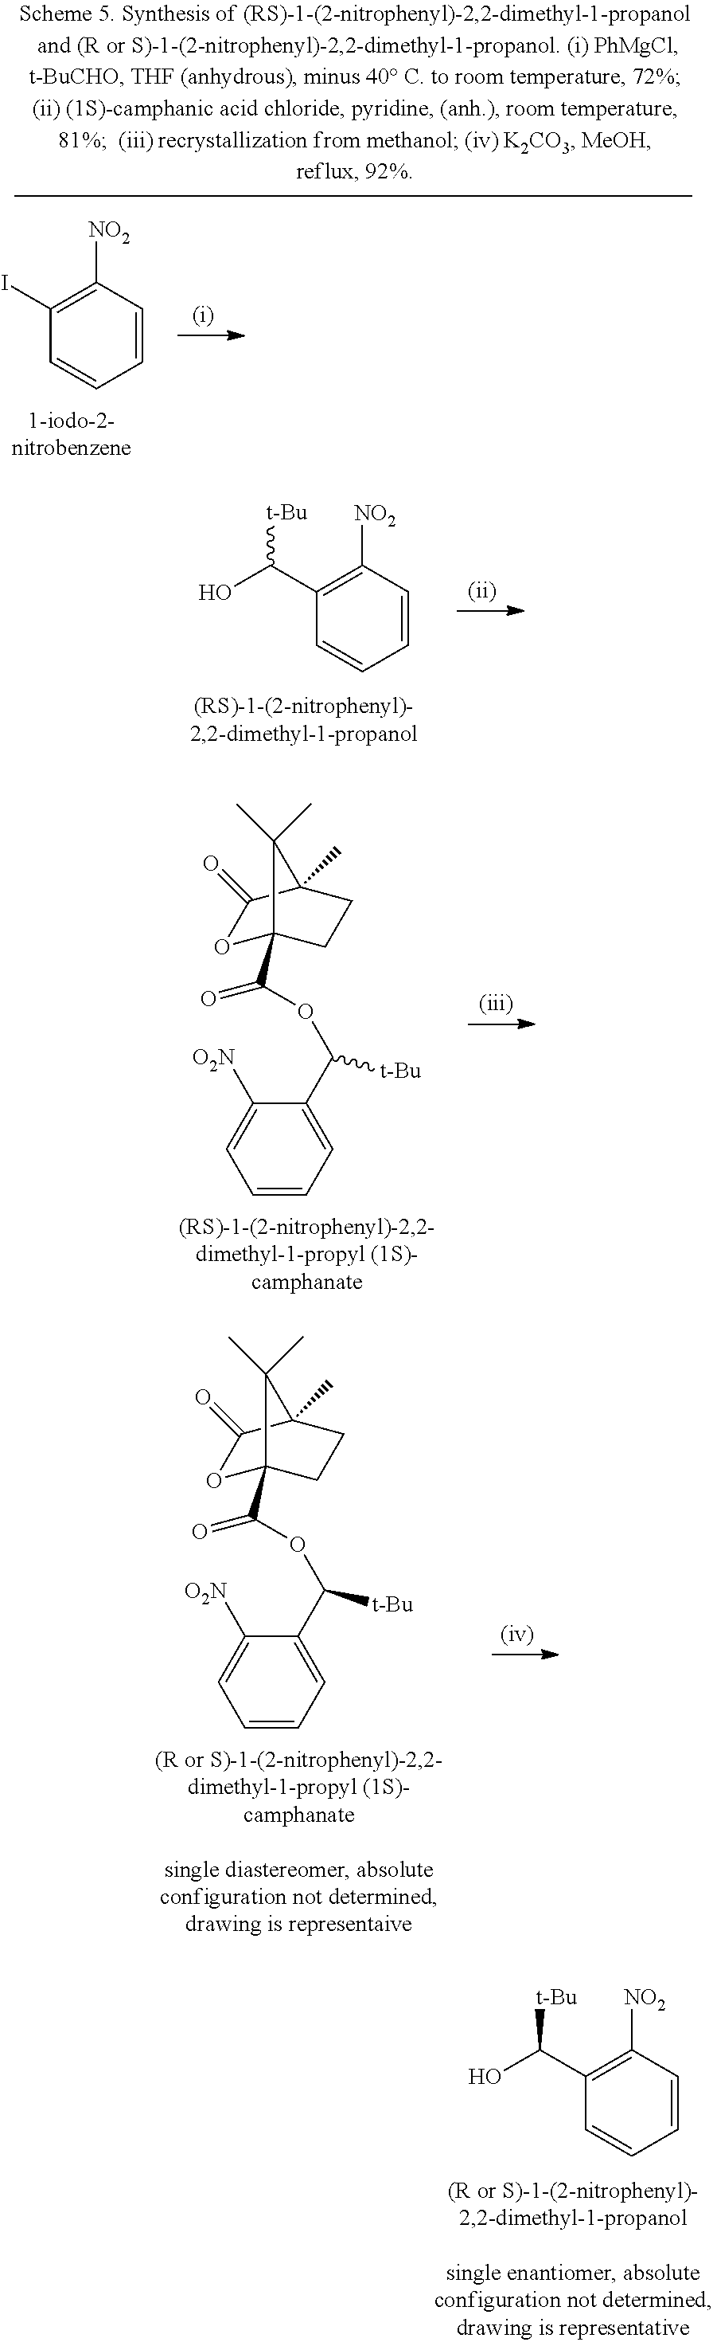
C1(C(O)[t-Bu])=C([NO2])C=CC=C1.C1(C(O)[t-Bu])=C([NO2])C=CC=C1.C1(I)=C([NO2])C=CC=C1.C1=CC=C(C(OC(=O)C23OC(=O)C(C)(CC2)C3(C)C)[t-Bu])C([O2N])=C1.C1=CC=C(C(OC(=O)C23OC(=O)C(C)(CC2)C3(C)C)[t-Bu])C([O2N])=C1
